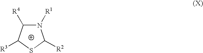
N1([R1])C([R4])C([R3])SC1[R2]
